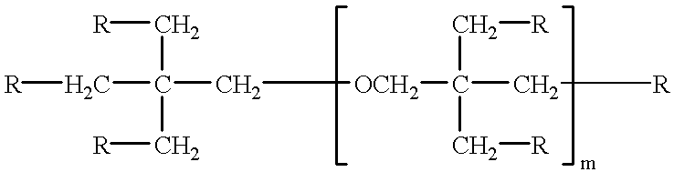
C(C(C[OCH2]C(C[R])(C[R])C[R])(C[R])C[R])[R]
